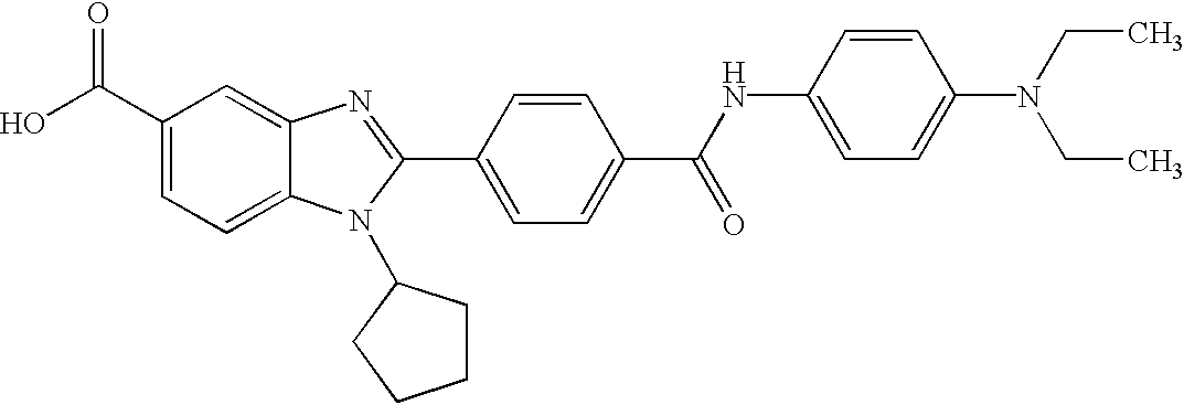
C1(C(O)=O)=CC=C2C(=C1)N=C(C1=CC=C(C(NC3=CC=C(N(CC)CC)C=C3)=O)C=C1)N2C1CCCC1
